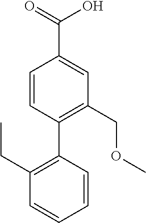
C1=CC(C2=C(COC)C=C(C(=O)O)C=C2)=C(CC)C=C1
